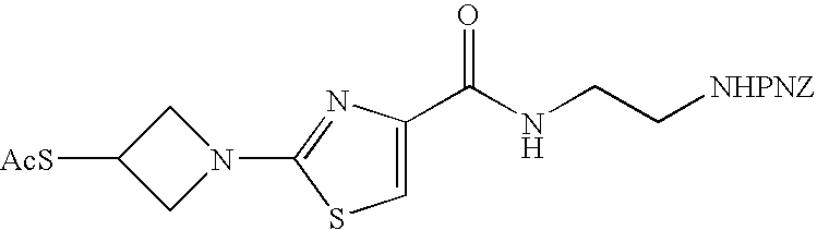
C1N(C2=NC(C(NCC[NHPNZ])=O)=CS2)CC1[AcS]
